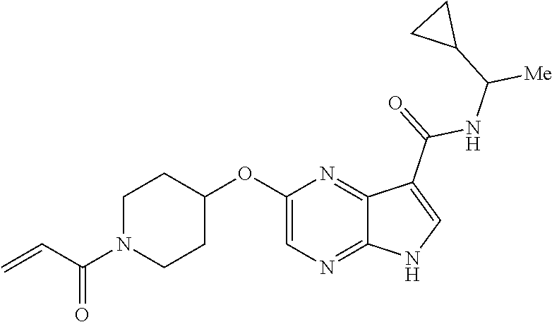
C1N(C(C=C)=O)CCC(OC2=CN=C3C(=N2)C(C(=O)NC([Me])C2CC2)=CN3)C1
